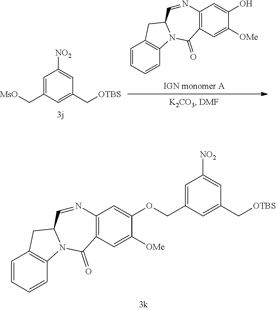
C1=CC=CC2=C1CC1N2C(=O)C2=C(C=C(O)C([OMe])=C2)N=C1.C1=C(C[MsO])C=C(C[OTBS])C=C1[NO2].C1=CC=CC2=C1CC1N2C(=O)C2=C(C=C(OCC3=CC([NO2])=CC(C[OTBS])=C3)C([OMe])=C2)N=C1
